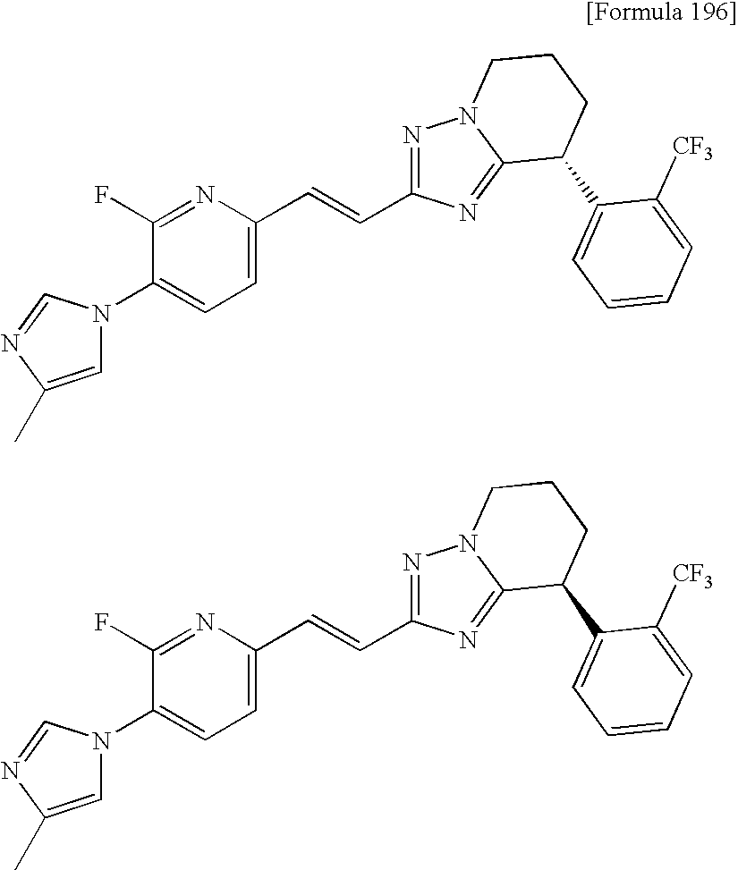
N1(C2=CC=C(C=CC3=NN4C(=N3)C(C3=CC=CC=C3[CF3])CCC4)N=C2F)C=C(C)N=C1.N1(C2=CC=C(C=CC3=NN4C(=N3)C(C3=CC=CC=C3[CF3])CCC4)N=C2F)C=C(C)N=C1
